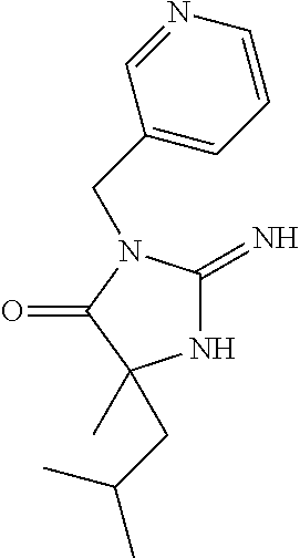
N1C(=N)N(CC2=CC=CN=C2)C(=O)C1(C)CC(C)C
